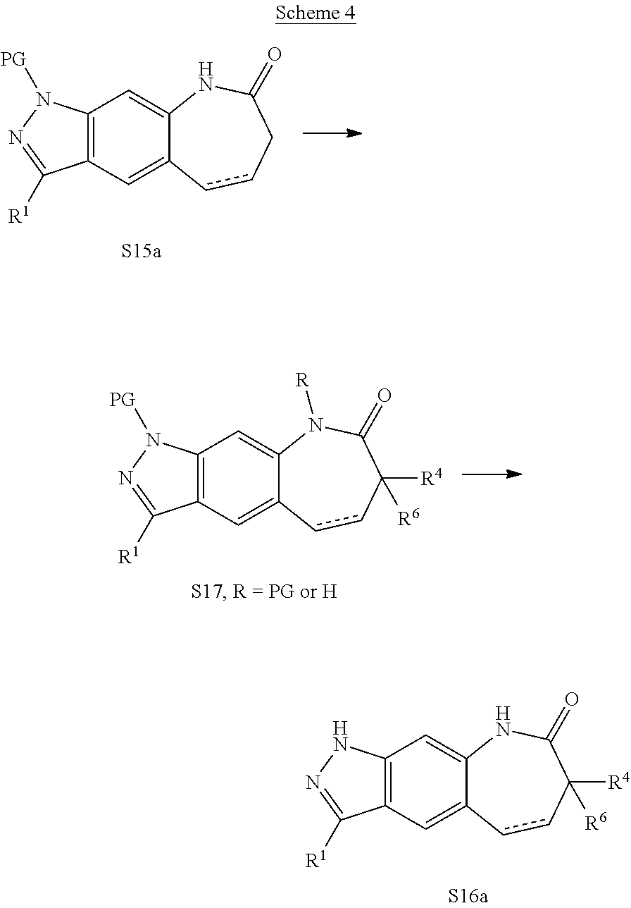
C12=C(C=C3C(=C1)NC(=O)C([R4])([R6])cc3)C([R1])=NN2.C12=C(C=C3C(=C1)NC(=O)Ccc3)C([R1])=NN2[PG].C12=C(C=C3C(=C1)N([R])C(=O)C([R4])([R6])cc3)C([R1])=NN2[PG]
